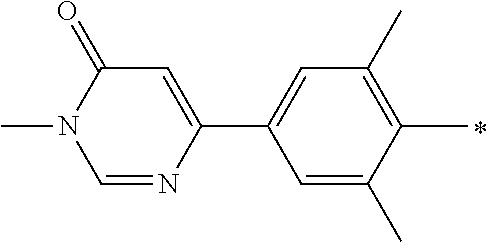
C1=C(C)C(C)=C(C)C=C1C1=CC(=O)N(C)C=N1
